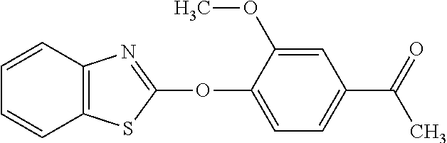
C1(OC2=NC3=C(S2)C=CC=C3)=CC=C(C(=O)C)C=C1OC
